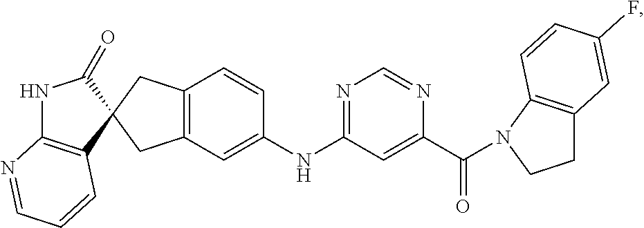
C1(=O)NC2=C(C=CC=N2)C12CC1=C(C2)C=CC(NC2=NC=NC(C(=O)N3C4=C(CC3)C=C(F)C=C4)=C2)=C1
